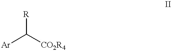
[Ar]C([CO2R4])[R]
